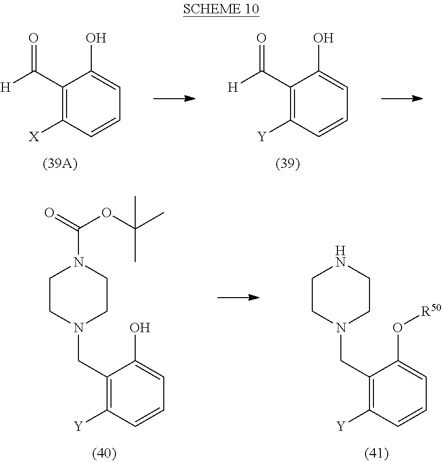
[H]C(C1=C([X])C=CC=C1O)=O.[H]C(C1=C([Y])C=CC=C1O)=O.C1CN(CC2=C([Y])C=CC=C2O)CCN1C(OC(C)(C)C)=O.C1CN(CC2=C([Y])C=CC=C2O[R50])CCN1
